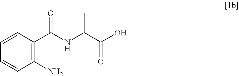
C1=CC(C(NC(C(=O)O)C)=O)=C(N)C=C1
